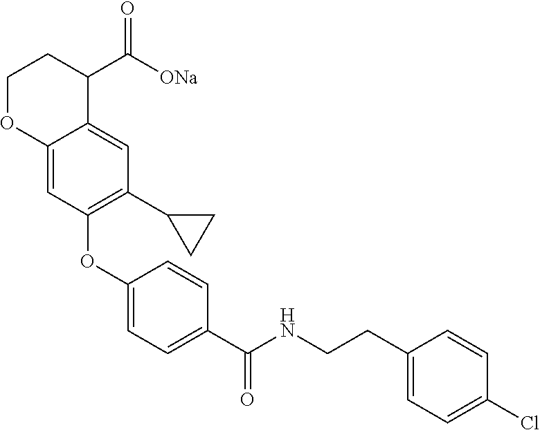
C1(OC2=C(C3CC3)C=C3C(=C2)OCCC3C([ONa])=O)=CC=C(C(NCCC2=CC=C(Cl)C=C2)=O)C=C1
